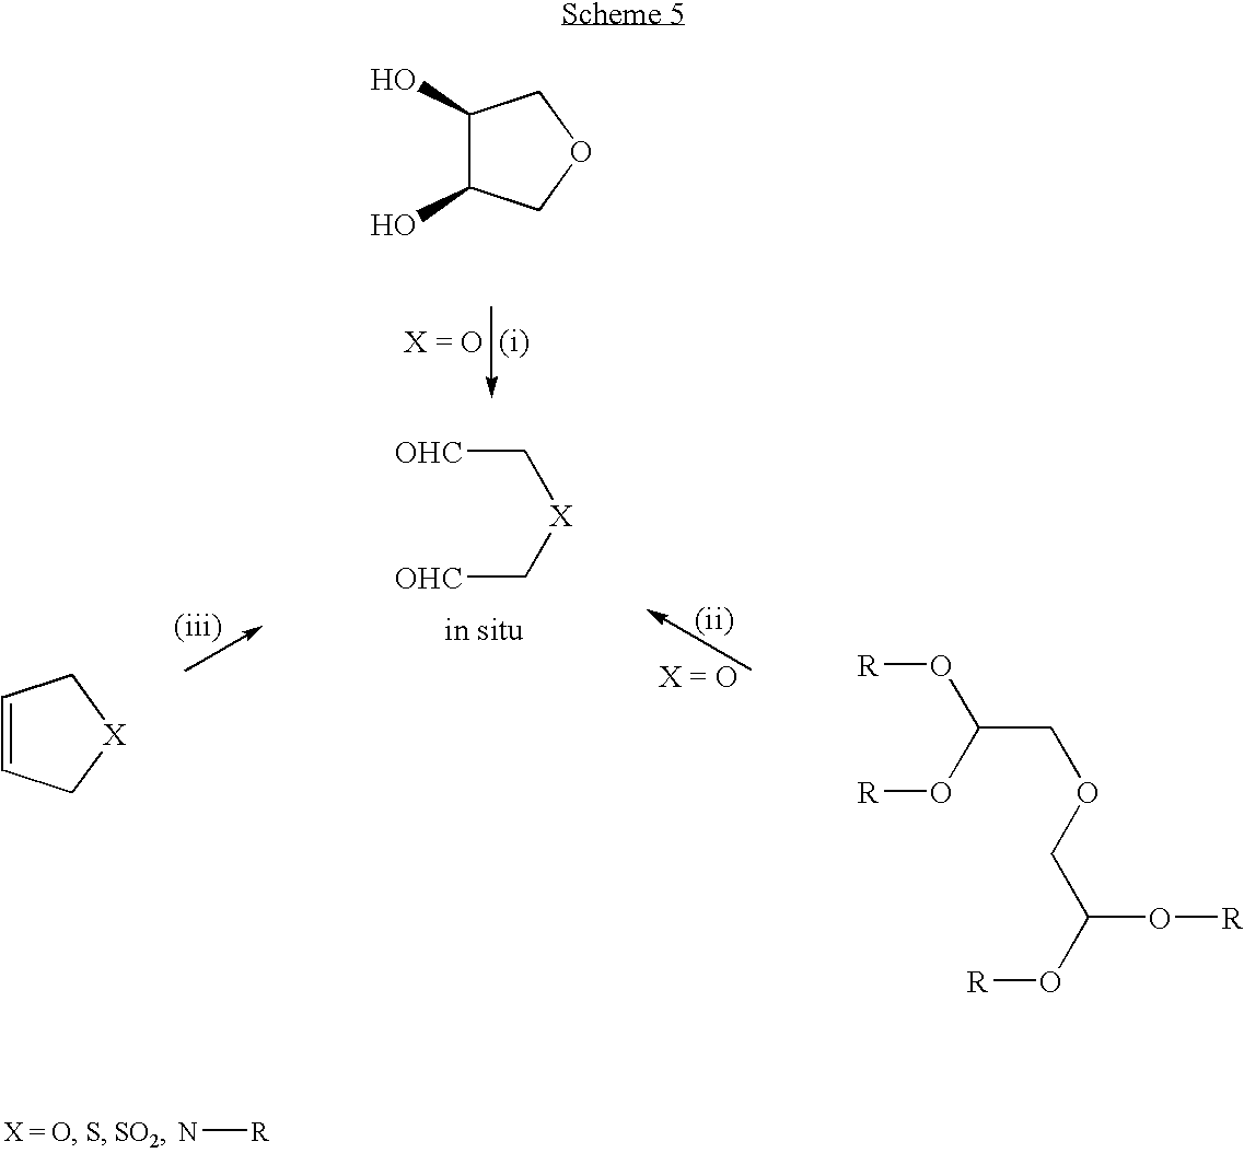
[OHC]C[X]C[OHC].C1=CC[X]C1.[R]OC(O[R])COCC(O[R])O[R].C1(O)C(O)COC1.N[R]
